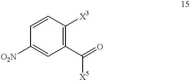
C1=CC([X3])=C(C(=O)[X5])C=C1[O2N]
